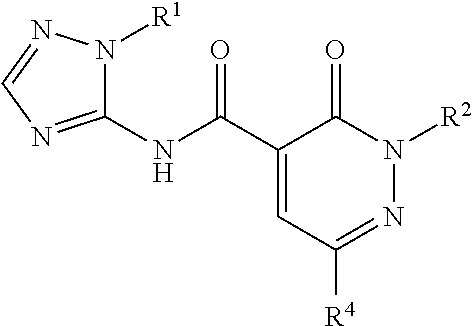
C1(NC(C2=CC([R4])=NN([R2])C2=O)=O)=NC=NN1[R1]
